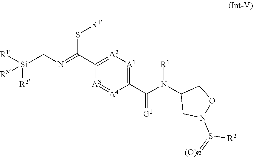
C1(C(=NC[Si]([R1])([R3])[R2])S[R4])=[A2][A1]=C(C(N(C2CN(S(=[(O)n])[R2])OC2)[R1])=[G1])[A4]=[A3]1
